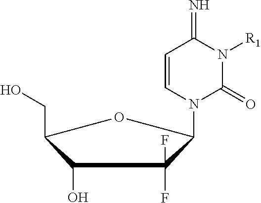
C1=CN(C2C(F)(F)C(O)C(CO)O2)C(=O)N([R1])C1=N
